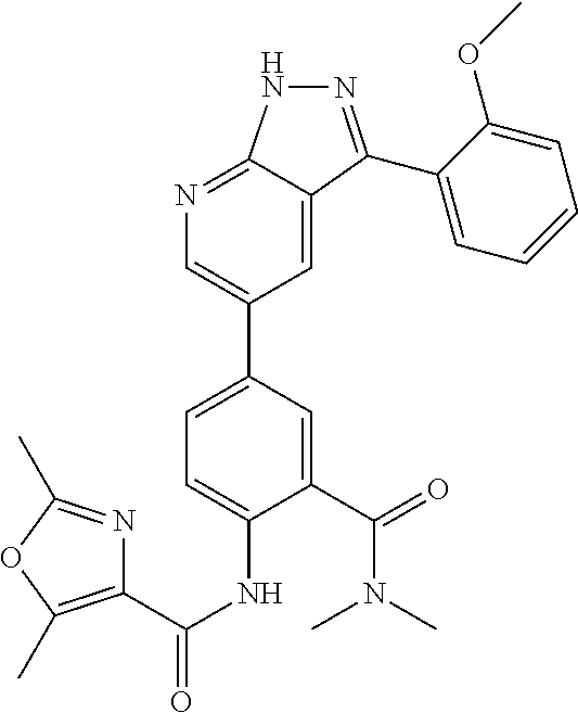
C1(C(=O)N(C)C)=CC(C2=CN=C3C(=C2)C(C2=CC=CC=C2OC)=NN3)=CC=C1NC(=O)C1=C(C)OC(C)=N1
